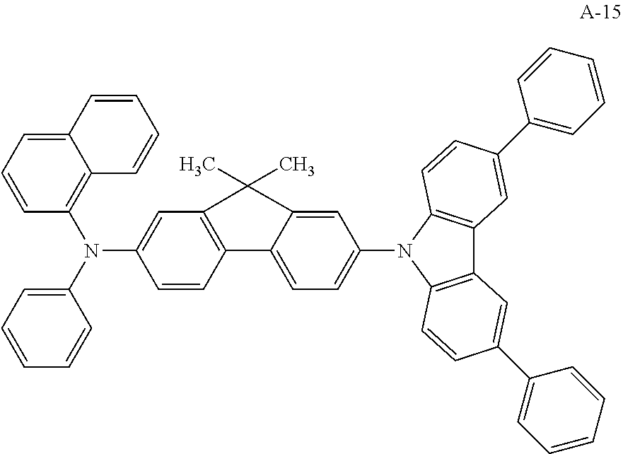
C1=CC2=C(C=C1N(C1=CC=CC=C1)C1=C3C(=CC=C1)C=CC=C3)C(C)(C)C1=CC(N3C4=C(C5=C3C=CC(C3=CC=CC=C3)=C5)C=C(C3=CC=CC=C3)C=C4)=CC=C21
